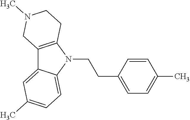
C12=C(N(CCC3=CC=C(C)C=C3)C3=CC=C(C)C=C13)CCN(C)C2
